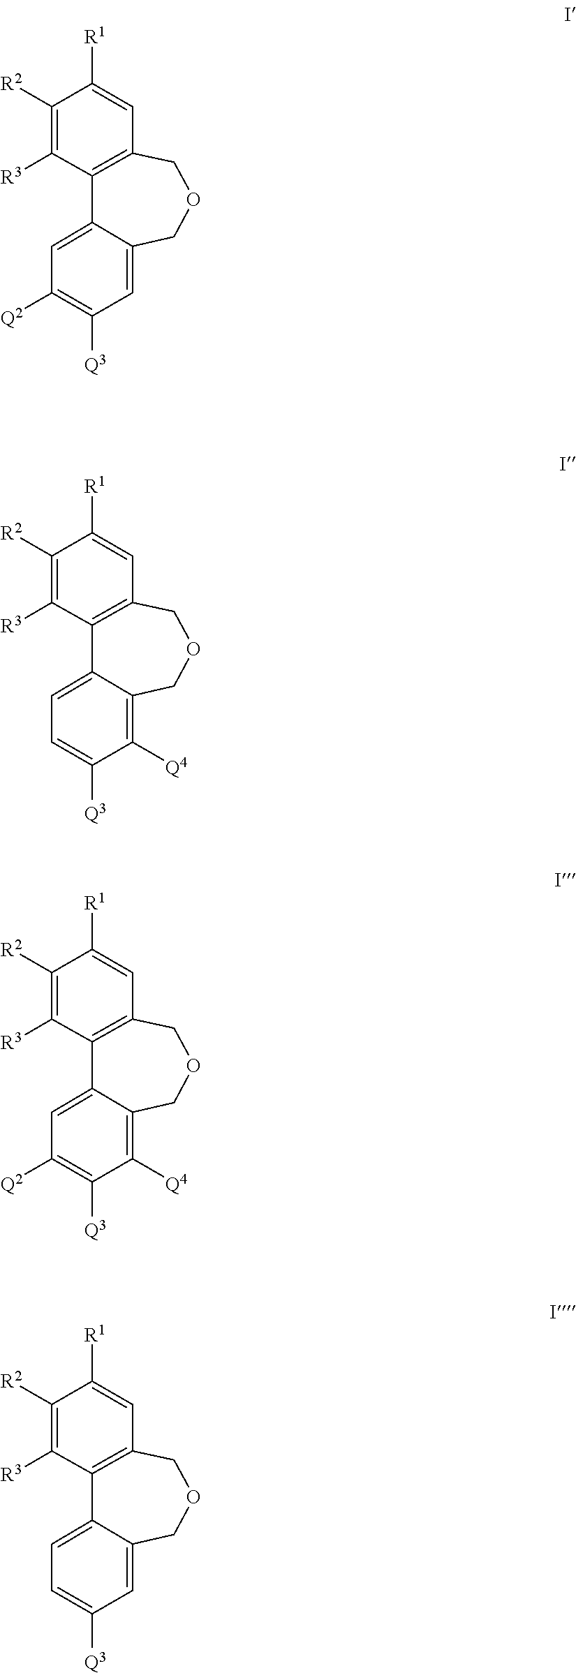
C1([R2])=C([R3])C2=C(C=C1[R1])COCC1=CC([Q3])=C([Q2])C=C12.C1([R2])=C([R3])C2=C(C=C1[R1])COCC1=C([Q4])C([Q3])=CC=C12.C1([R2])=C([R3])C2=C(C=C1[R1])COCC1=C([Q4])C([Q3])=C([Q2])C=C12.C1([R2])=C([R3])C2=C(C=C1[R1])COCC1=CC([Q3])=CC=C12
